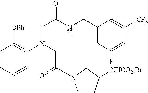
C1=CC=CC(N(CC(=O)N2CCC([NHCO2tBu])C2)CC(NCC2=CC(F)=CC([CF3])=C2)=O)=C1[OPh]
